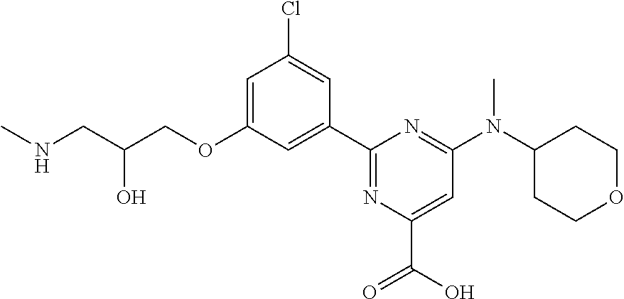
C1=C(OCC(CNC)O)C=C(C2=NC(C(=O)O)=CC(N(C3CCOCC3)C)=N2)C=C1Cl
